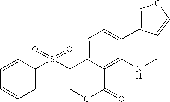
C1=CC(S(CC2=CC=C(C3=COC=C3)C(NC)=C2C(=O)OC)(=O)=O)=CC=C1
